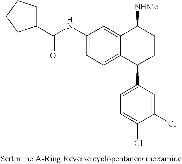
C12=CC(NC(=O)C3CCCC3)=CC=C1C(C1=CC=C(Cl)C(Cl)=C1)CCC2[NHMe]
